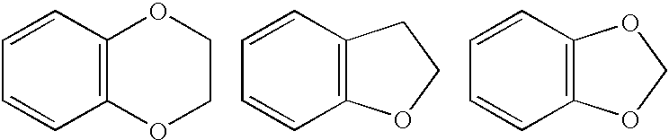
C1=CC2=C(C=C1)OCCO2.C1=CC2=C(C=C1)CCO2.C1=CC2=C(C=C1)OCO2
